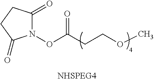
N1(OC(CCOC)=O)C(=O)CCC1=O
